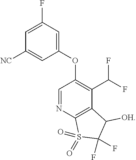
C1=NC2=C(C(C(F)F)=C1OC1=CC(F)=CC([NC])=C1)C([OH])C(F)(F)S2(=O)=O
